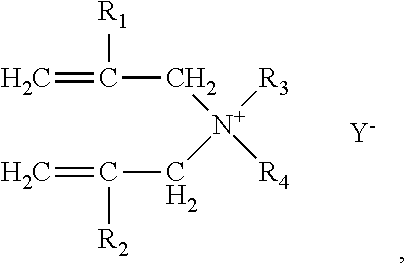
C=C([R1])C[N+]([R3])(CC([R2])=C)[R4].[Y]
